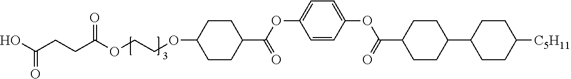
C(C1CCC(C2CCC([C5H11])CC2)CC1)(=O)OC1=CC=C(OC(C2CCC(OCCOC(CCC(O)=O)=O)CC2)=O)C=C1
